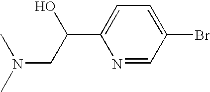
C1=C(Br)C=NC(C(O)CN(C)C)=C1
